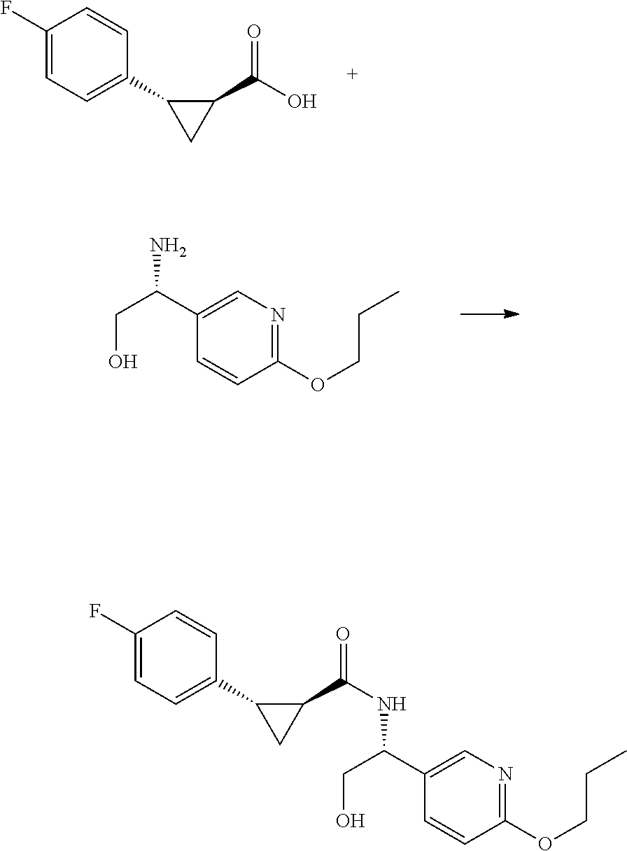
C1(F)=CC=C(C2CC2C(O)=O)C=C1.C1(OCCC)=NC=C(C(CO)N)C=C1.C1(F)=CC=C(C2CC2C(=O)NC(C2=CN=C(OCCC)C=C2)CO)C=C1
